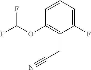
C1(OC(F)F)=C(CC#N)C(F)=CC=C1
